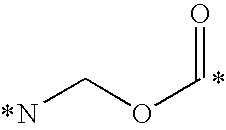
NCOC=O
